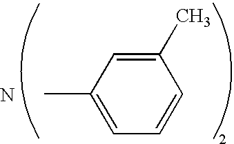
C1(C)=CC(C)=CC=C1.N
